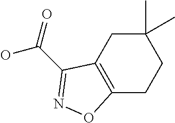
C12=C(CC(C)(C)CC1)C(C(=O)O)=NO2
